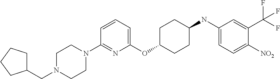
C1(OC2CCC(NC3=CC=C([NO2])C(C(F)(F)F)=C3)CC2)=CC=CC(N2CCN(CC3CCCC3)CC2)=N1
